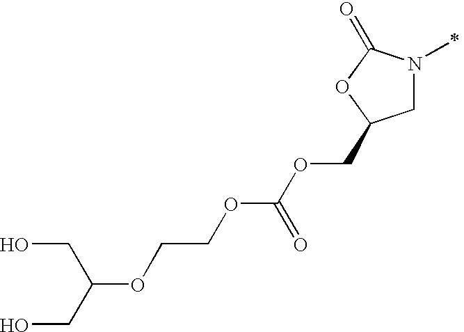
C1N(C)C(=O)OC1COC(OCCOC(CO)CO)=O
